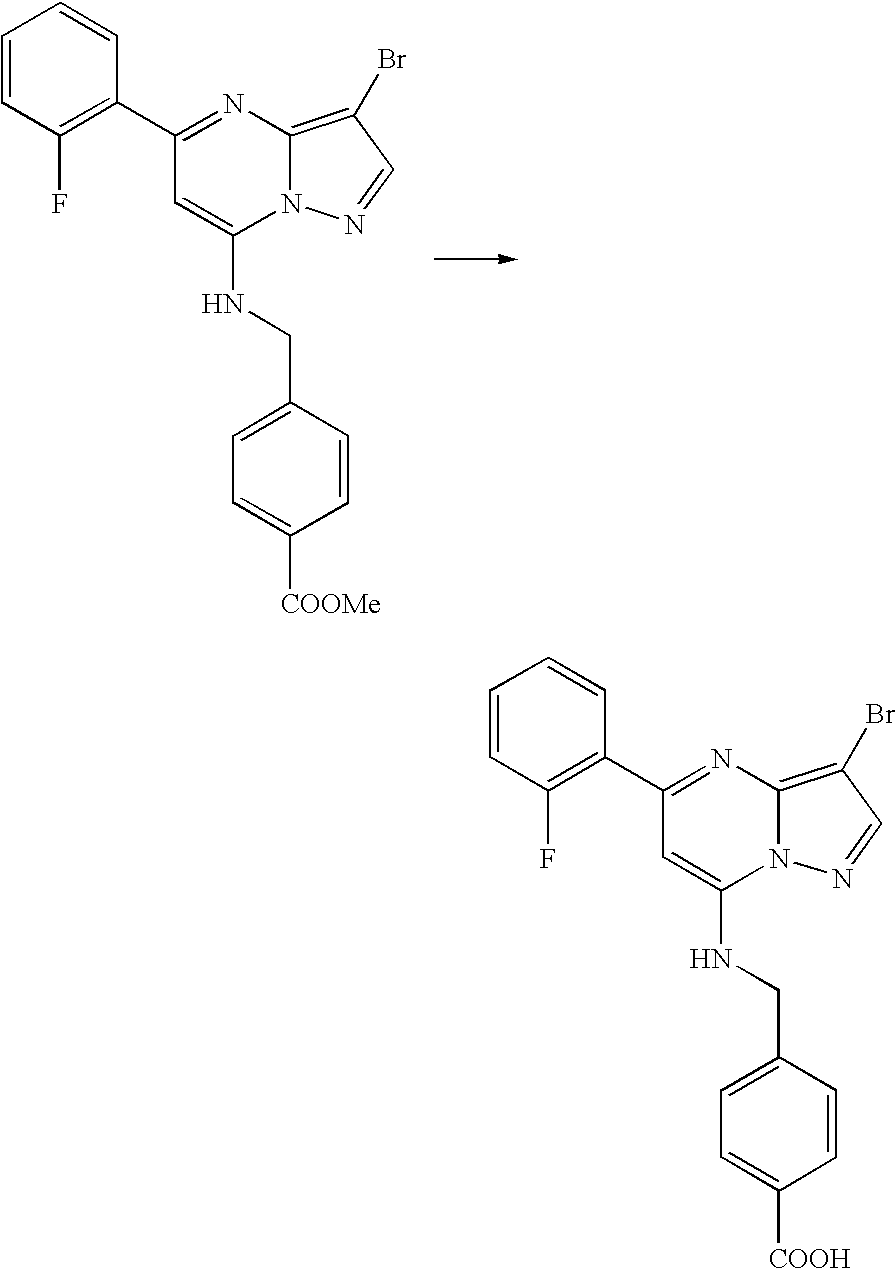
C1(C2=NC3=C(Br)C=NN3C(NCC3=CC=C([COOMe])C=C3)=C2)=C(F)C=CC=C1.C1(C2=NC3=C(Br)C=NN3C(NCC3=CC=C([COOH])C=C3)=C2)=C(F)C=CC=C1
